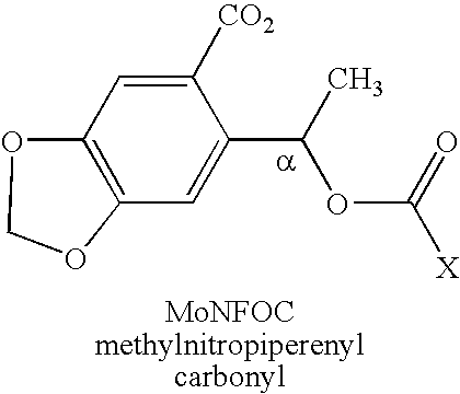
C12=C(C=C([CO2])C(C(OC(=O)[X])C)=C1)OCO2
